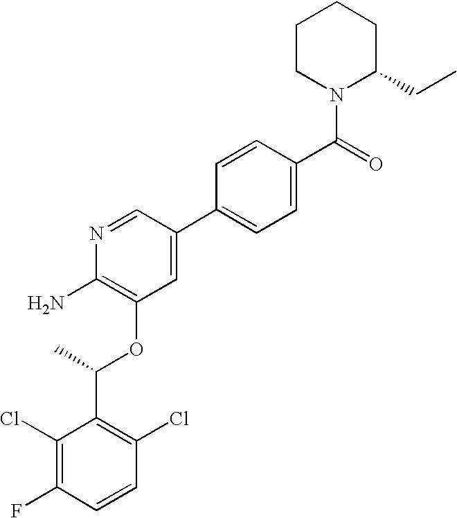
C1(Cl)=C(F)C=CC(Cl)=C1C(C)OC1=C(N)N=CC(C2=CC=C(C(=O)N3C(CC)CCCC3)C=C2)=C1
